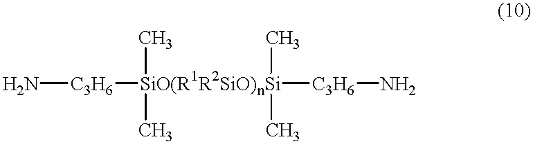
N[C3H6][SiO(R1R2SiO)nSi]([C3H6]N)(C)(C)(C)C
